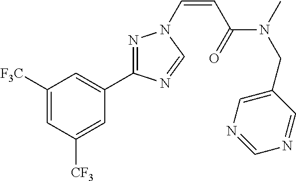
C1([F3C])=CC([CF3])=CC(C2=NN(C=CC(=O)N(C)CC3=CN=CN=C3)C=N2)=C1
